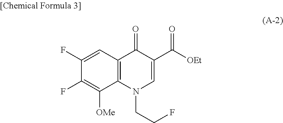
C1(F)=CC2=C(C([OMe])=C1F)N(CCF)C=C(C([OEt])=O)C2=O
